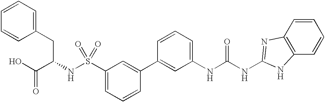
C1=CC=C(CC(NS(C2=CC=CC(C3=CC(NC(NC4=NC5=C(C=CC=C5)N4)=O)=CC=C3)=C2)(=O)=O)C(O)=O)C=C1
